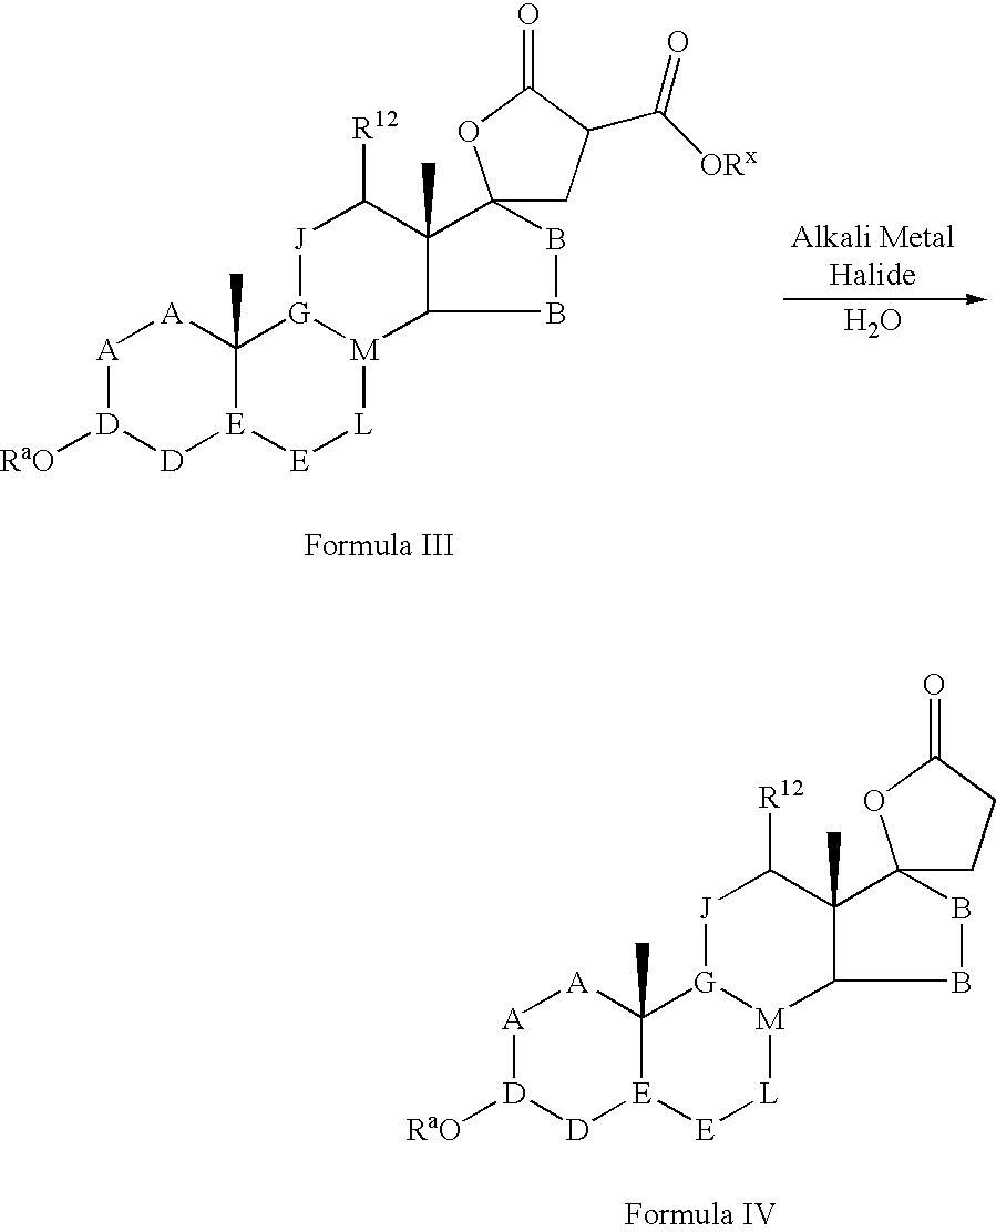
[A]1[D]([RaO])[D][E]2C(C)([A]1)[G]1[M]([L][E]2)C2C(C)(C([R12])[J]1)C1(BB2)CC(C([ORx])=O)C(=O)O1.O.[A]1[D]([RaO])[D][E]2C(C)([A]1)[G]1[M]([L][E]2)C2C(C)(C([R12])[J]1)C1(BB2)CCC(=O)O1
